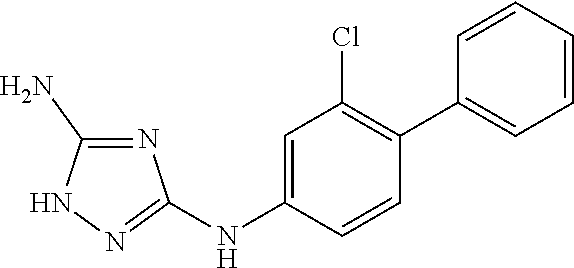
N1=C(N)NN=C1NC1=CC(Cl)=C(C2=CC=CC=C2)C=C1
